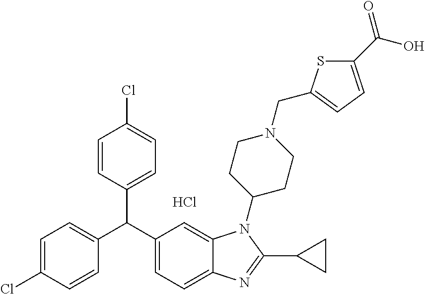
C1=CC(C(C2=CC=C3C(=C2)N(C2CCN(CC4=CC=C(C(O)=O)S4)CC2)C(C2CC2)=N3)C2=CC=C(Cl)C=C2)=CC=C1Cl.Cl
